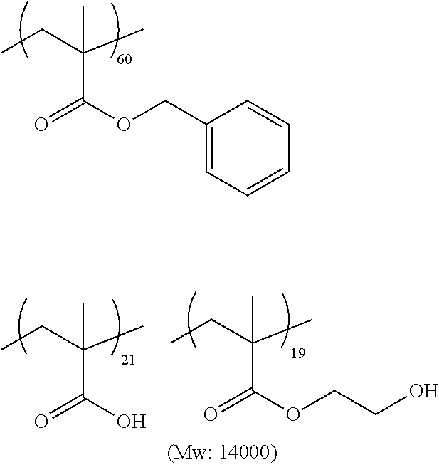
C1(COC(=O)C(CC)(C)C)=CC=CC=C1.O(C(=O)C(CC)(C)C)CCO.OC(=O)C(CC)(C)C
